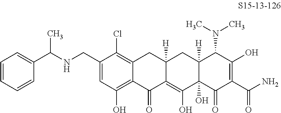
C1(CNC(C2=CC=CC=C2)C)=CC(O)=C2C(=C1Cl)CC1([H])C(=C(O)C3(O)C([H])(C1)C(N(C)C)C(O)=C(C(N)=O)C3=O)C2=O
